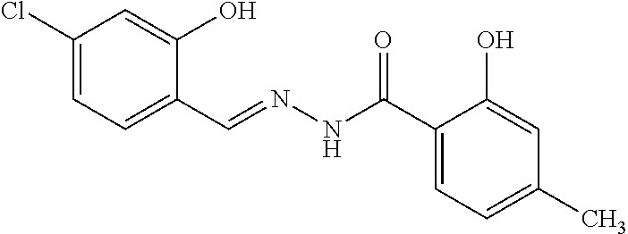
C1(Cl)=CC=C(C=NNC(=O)C2=CC=C(C)C=C2O)C(O)=C1
